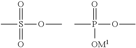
S(OC)(C)(=O)=O.P(OC)(C)(=O)[OM1]
